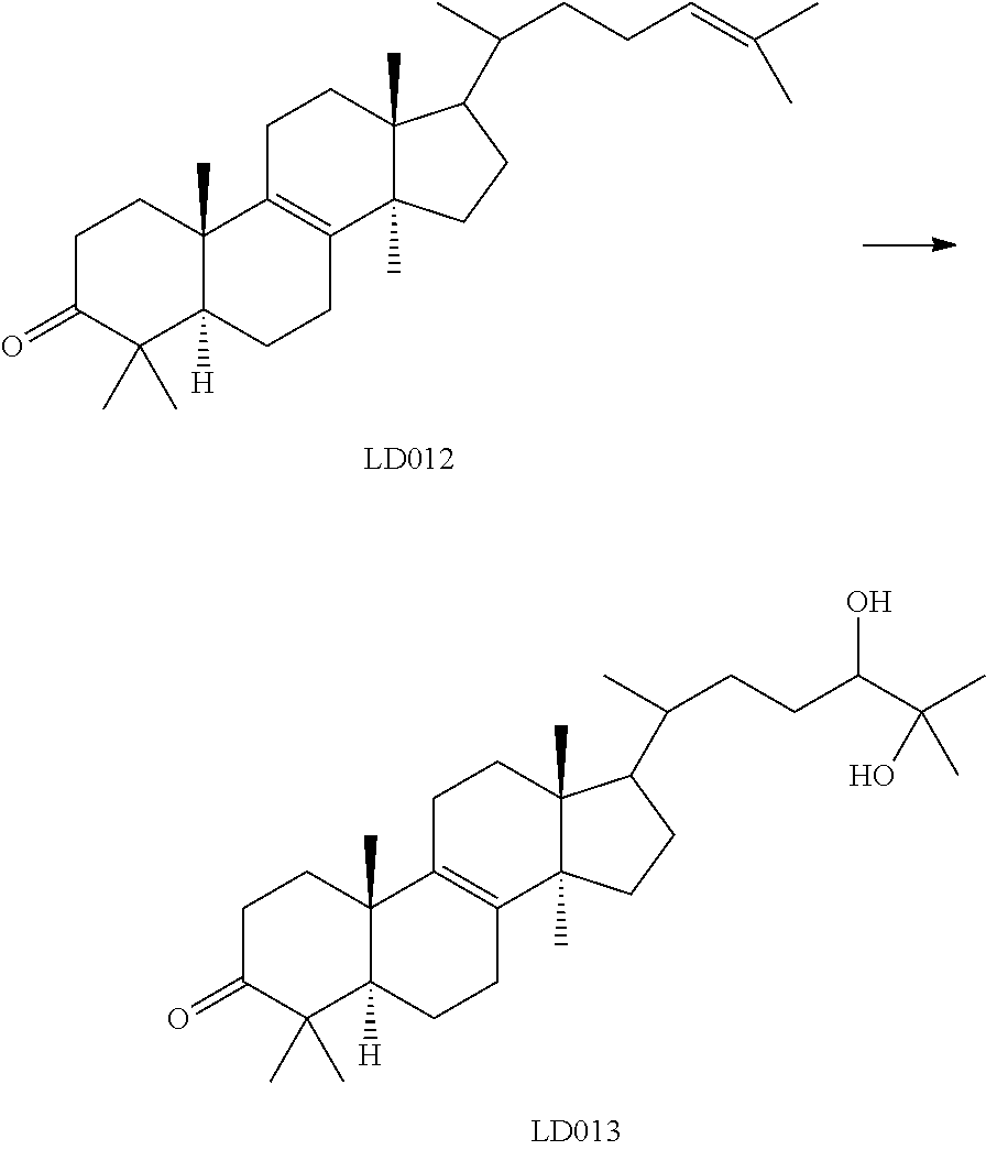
C1C(=O)C(C)(C)C2([H])C(C)(C1)C1=C(CC2)C2(C)C(C)(CC1)C(C(CCC=C(C)C)C)CC2.C1C(=O)C(C)(C)C2([H])C(C)(C1)C1=C(CC2)C2(C)C(C)(CC1)C(C(CCC(C(C)(O)C)O)C)CC2
